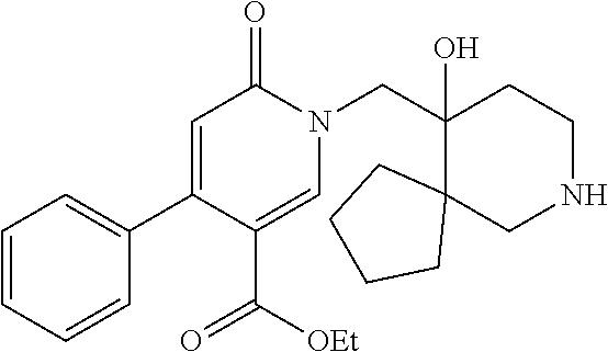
N1(CC2(O)C3(CNCC2)CCCC3)C(=O)C=C(C2=CC=CC=C2)C(C([OEt])=O)=C1
